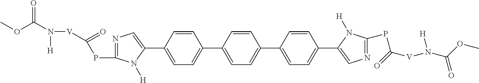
C1=CC(C2=CN=C(PC(=O)[V]N(C(OC)=O)[H])N2[H])=CC=C1C1=CC=C(C2=CC=C(C3=CN=C(PC([V]N(C(OC)=O)[H])=O)N3[H])C=C2)C=C1
